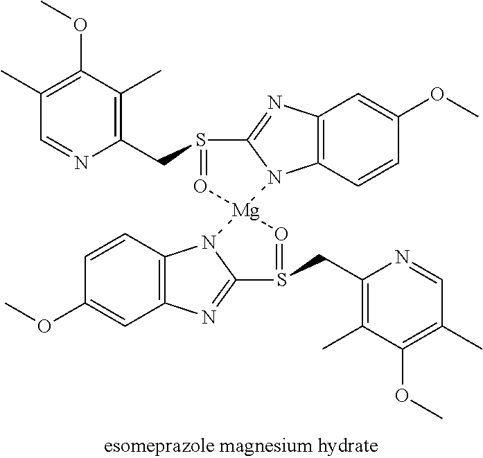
C1=NC(CS2=O[Mg]3(N4C2=NC2=C4C=CC(OC)=C2)N2C(=NC4=C2C=CC(OC)=C4)S(CC2=C(C)C(OC)=C(C)C=N2)=O3)=C(C)C(OC)=C1C
